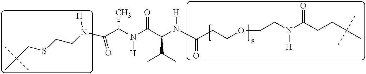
C(C(N(C(C(N(C(CCOCCN(C(CCC(C)(C)C)=O)[H])=O)[H])C(C)C)=O)[H])C)(=O)N(CCSCC(C)(C)C)[H]
